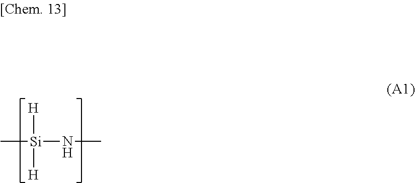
[H][Si]([H])(NC)C
